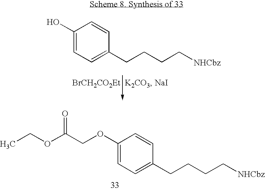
C1(O)=CC=C(CCCC[NHCbz])C=C1.[BrCH2CO2Et].C1(OCC(OCC)=O)=CC=C(CCCC[NHCbz])C=C1
